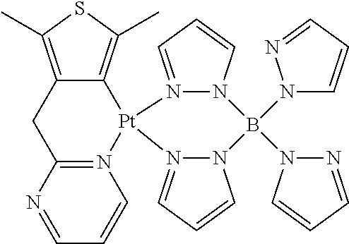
N12=C(N=CC=C1)CC1=C(C)SC(C)=C1[Pt]21N2=CC=CN2B(N2N=CC=C2)(N2C=CC=N2)N2N1=CC=C2
